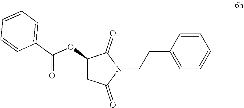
C1(CCN2C(=O)C(OC(C3=CC=CC=C3)=O)CC2=O)=CC=CC=C1
